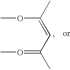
COC(=CC(C)=OC)C
